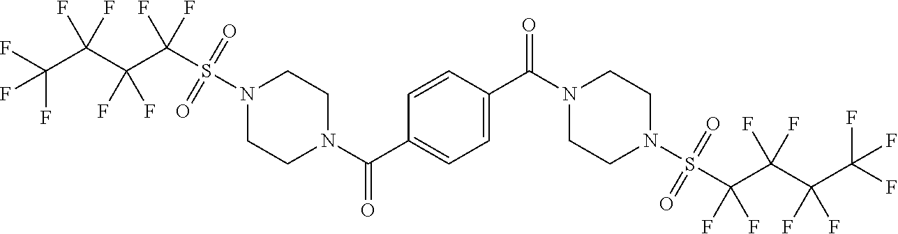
FC(F)(F)C(C(C(S(N1CCN(C(=O)C2=CC=C(C(=O)N3CCN(S(=O)(=O)C(F)(F)C(C(C(F)(F)F)(F)F)(F)F)CC3)C=C2)CC1)(=O)=O)(F)F)(F)F)(F)F
